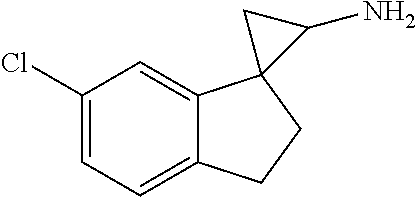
C1=C(Cl)C=C2C(=C1)CCC21C(N)C1
